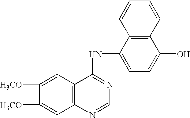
C1([H3CO])=CC2=C(C=C1[H3CO])C(NC1=CC=C(O)C3=C1C=CC=C3)=NC=N2
